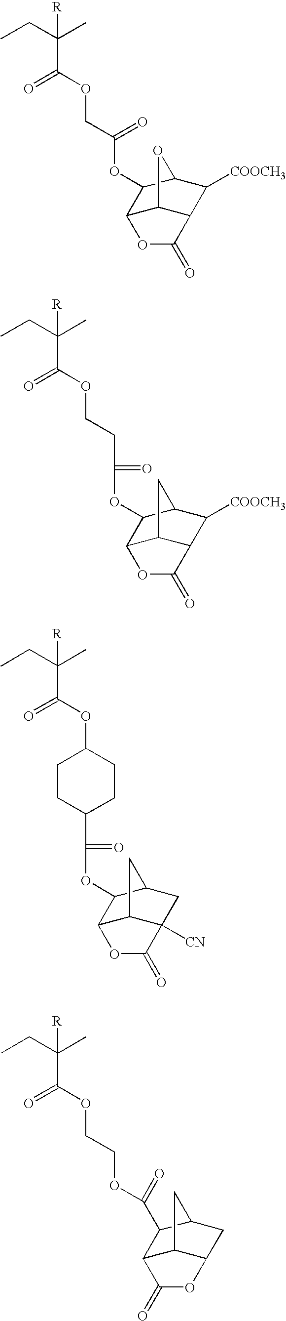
[R]C(C)(CC)C(OCC(OC1C2C3C(C([COOCH3])C1O3)C(=O)O2)=O)=O.[R]C(C)(CC)C(OCCC(OC1C2C3C(C([COOCH3])C1C3)C(=O)O2)=O)=O.[R]C(C)(CC)C(OC1CCC(C(=O)OC2C3C4C([CN])(CC2C4)C(=O)O3)CC1)=O.[R]C(C)(CC)C(OCCOC(=O)C1C2C3C(CC1C3)OC2=O)=O
